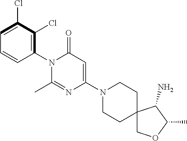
C1(N2C(C)=NC(N3CCC4(CC3)COC(C)C4N)=CC2=O)=C(Cl)C(Cl)=CC=C1
